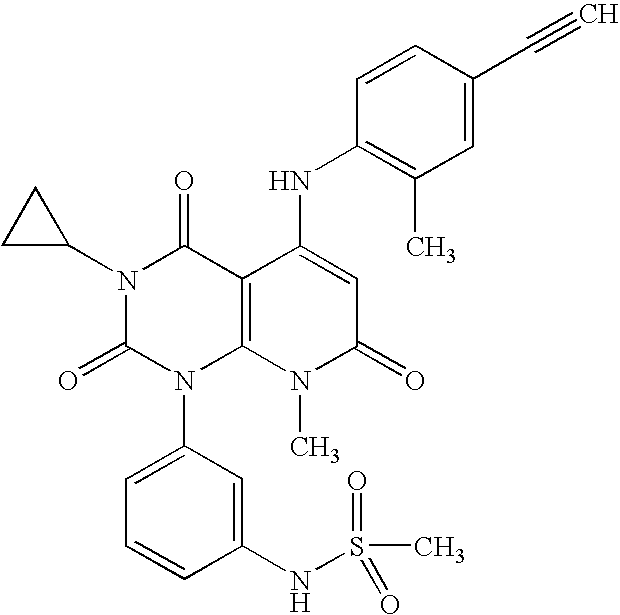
N1(C2CC2)C(=O)N(C2=CC=CC(NS(C)(=O)=O)=C2)C2=C(C1=O)C(NC1=C(C)C=C(C#C)C=C1)=CC(=O)N2C
